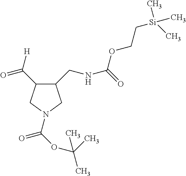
C1(CNC(OCC[Si](C)(C)C)=O)C(C(=O)[H])CN(C(=O)OC(C)(C)C)C1
